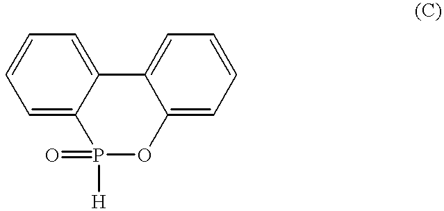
C1=C2C(=CC=C1)C1=CC=CC=C1OP2(=O)[H]
